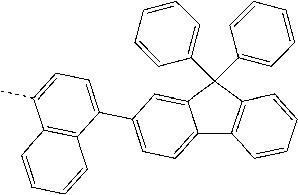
C12=CC=C(C3=CC=C(C)C4=C3C=CC=C4)C=C1C(C1=CC=CC=C1)(C1=CC=CC=C1)C1=C2C=CC=C1
